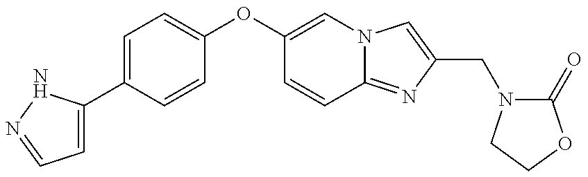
C1=C(C2=CC=C(OC3=CN4C(=NC(CN5C(=O)OCC5)=C4)C=C3)C=C2)NN=C1
